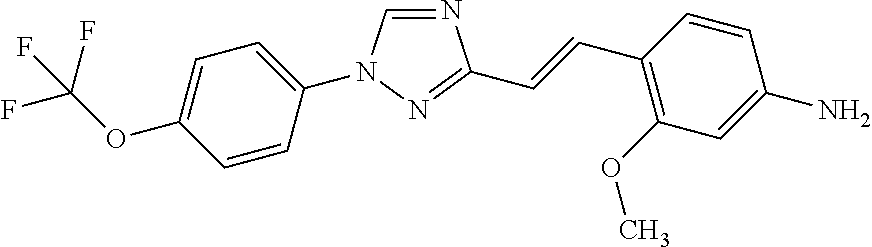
C1(N2C=NC(C=CC3=C(OC)C=C(N)C=C3)=N2)=CC=C(OC(F)(F)F)C=C1
